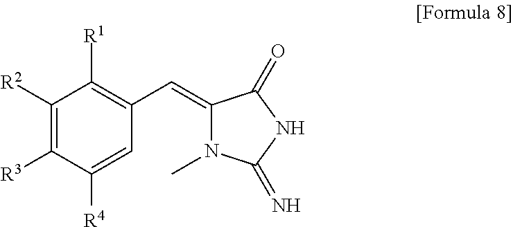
C1([R2])=C([R3])C([R4])=CC(C=C2N(C)C(=N)NC2=O)=C1[R1]
